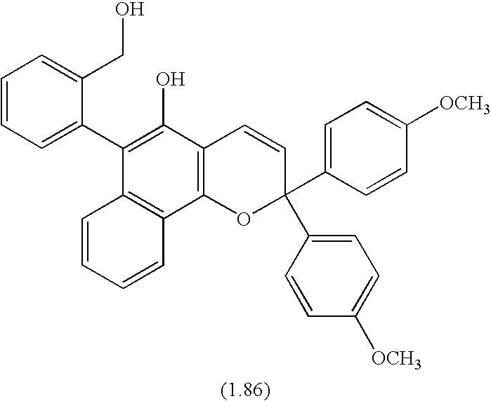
C1=CC=C(C2=C(O)C3=C(C4=C2C=CC=C4)OC(C2=CC=C([OCH3])C=C2)(C2=CC=C([OCH3])C=C2)C=C3)C(CO)=C1
